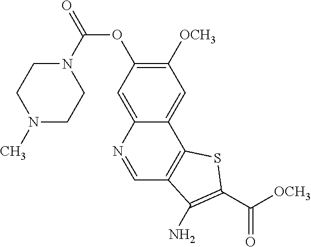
N1(C)CCN(C(=O)OC2=C([OCH3])C=C3C(=C2)N=CC2=C3SC(C([OCH3])=O)=C2N)CC1
